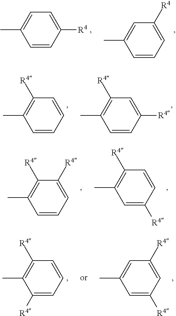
C1=CC([R4])=CC=C1C.C1=CC=C([R4])C=C1C.C1=CC=CC([R4])=C1C.C1=CC([R4])=CC([R4])=C1C.C1=CC=C([R4])C([R4])=C1C.C1=C([R4])C=CC([R4])=C1C.C1([R4])=CC=CC([R4])=C1C.C1=C([R4])C=C([R4])C=C1C
